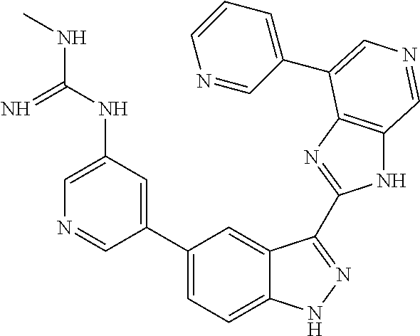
C(NC1=CN=CC(C2=CC=C3C(=C2)C(C2=NC4=C(N2)C=NC=C4C2=CC=CN=C2)=NN3)=C1)(=N)NC
